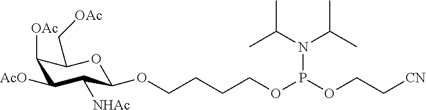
O(CCCCOP(OCC[CN])N(C(C)C)C(C)C)C1C([NHAc])C([AcO])C([OAc])C(C[OAc])O1
